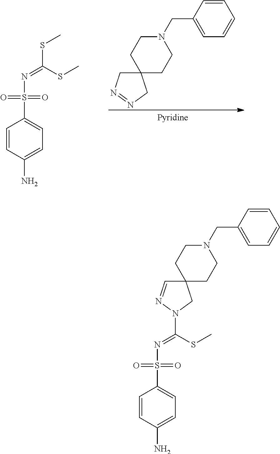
C1=CC(N)=CC=C1S(N=C(SC)SC)(=O)=O.C12(CN=NC1)CCN(CC1=CC=CC=C1)CC2.C1=CC(N)=CC=C1S(N=C(N1N=CC2(C1)CCN(CC1=CC=CC=C1)CC2)SC)(=O)=O
